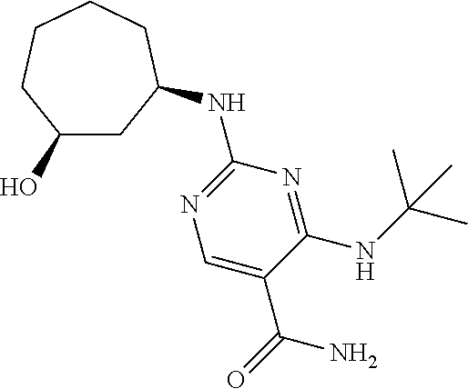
N1=C(NC2CC(O)CCCC2)N=C(NC(C)(C)C)C(C(=O)N)=C1
